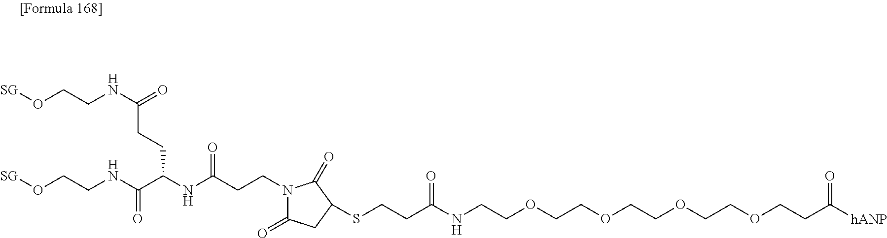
N1(CCC(NC(C(NCCO[SG])=O)CCC(NCCO[SG])=O)=O)C(=O)CC(SCCC(NCCOCCOCCOCCOCCC([hANP])=O)=O)C1=O
